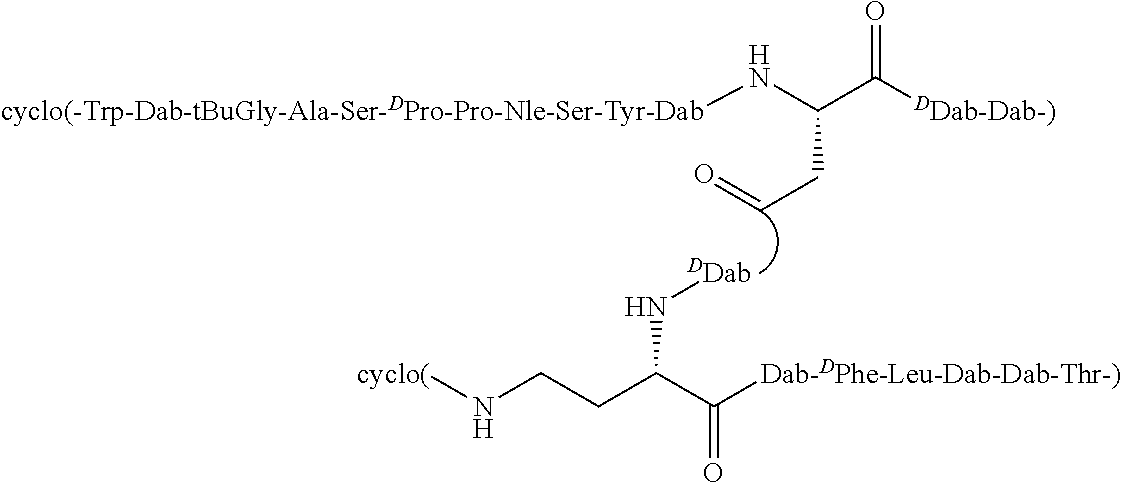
[cyclo(]NCCC(C([Dab-DPhe-Leu-Dab-Dab-Thr-)])=O)N[DDab].C(C([DDab-Dab-)])=O)(CC=O)N[cyclo(-Trp-Dab-tBuGly-Ala-Ser-DPro-Pro-Nle-Ser-Tyr-Dab]
